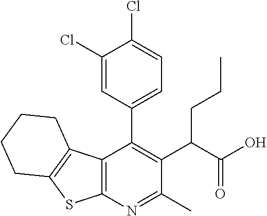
C12=C(N=C(C)C(C(C(O)=O)CCC)=C1C1=CC=C(Cl)C(Cl)=C1)SC1=C2CCCC1
